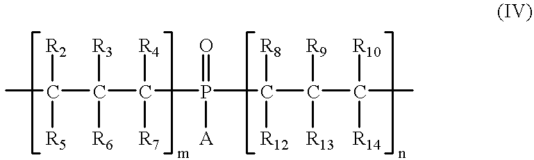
CC(C(C(P(C(C(C(C)([R10])[R14])([R9])[R13])([R12])[R8])(=O)[A])([R7])[R4])([R6])[R3])([R5])[R2]
